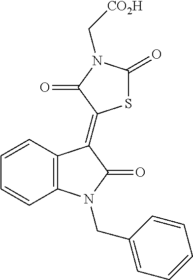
C12=C(C=CC=C1)C(=C1SC(=O)N(C[CO2H])C1=O)C(=O)N2CC1=CC=CC=C1
